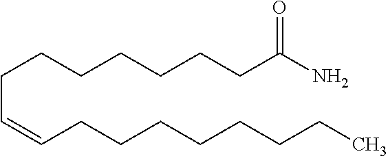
C(C=CCCCCCCCC)CCCCCCC(N)=O
